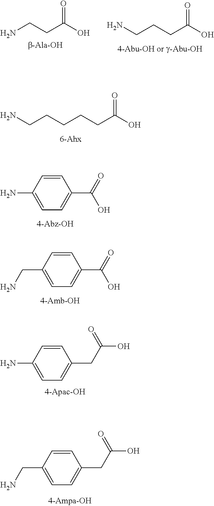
NCCC(O)=O.NCCCC(O)=O.NCCCCCC(O)=O.C1(N)=CC=C(C(=O)O)C=C1.C1(CN)=CC=C(C(=O)O)C=C1.C1(CN)=CC=C(CC(O)=O)C=C1.C1(N)=CC=C(CC(O)=O)C=C1
